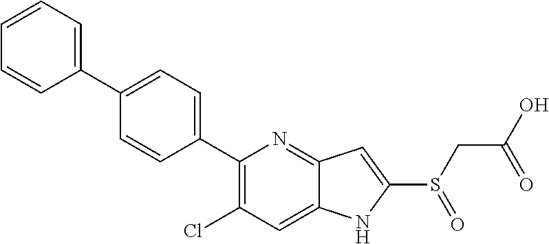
C1(C2=CC=C(C3=CC=CC=C3)C=C2)=C(Cl)C=C2C(=N1)C=C(S(CC(O)=O)=O)N2
